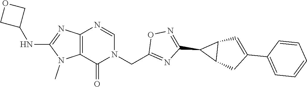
C12=C(N=CN(CC3=NC(C4C5C4C=C(C4=CC=CC=C4)C5)=NO3)C1=O)N=C(NC1COC1)N2C
